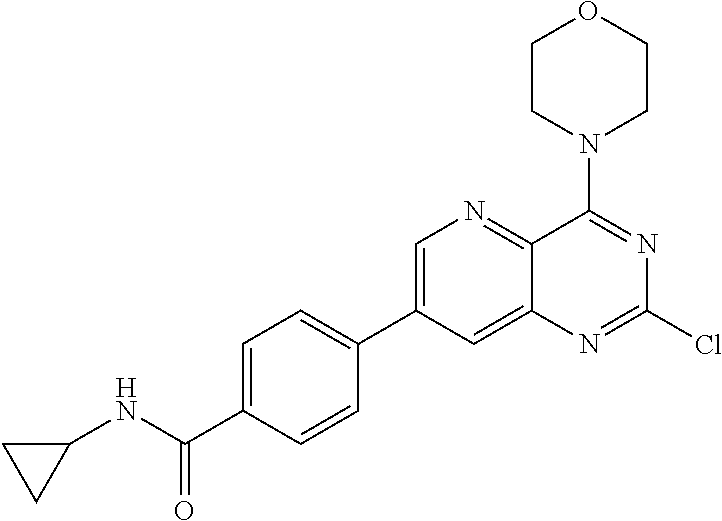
C1=C(C(NC2CC2)=O)C=CC(C2=CN=C3C(=C2)N=C(Cl)N=C3N2CCOCC2)=C1
